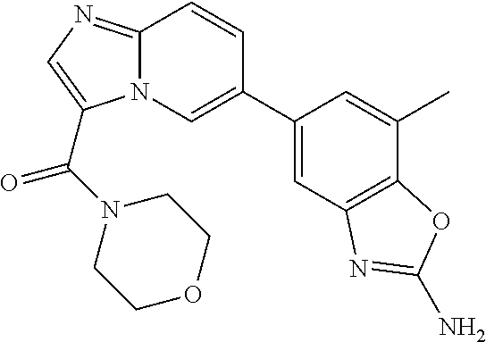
N12C(=NC=C1C(=O)N1CCOCC1)C=CC(C1=CC3=C(C(C)=C1)OC(N)=N3)=C2
